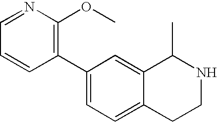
C1(C2=C(OC)N=CC=C2)=CC=C2C(=C1)C(C)NCC2
